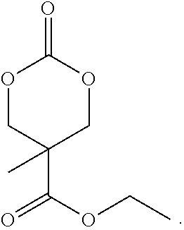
O1CC(C(=O)OCC)(C)COC1=O
